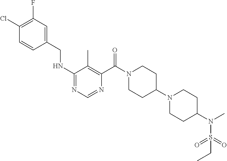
N(C1=NC=NC(C(N2CCC(N3CCC(N(C)S(=O)(=O)CC)CC3)CC2)=O)=C1C)CC1=CC(F)=C(Cl)C=C1
